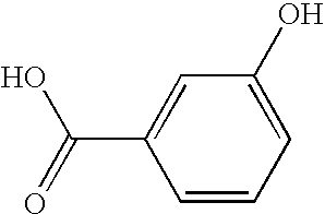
C1=CC=C(O)C=C1C(=O)O
